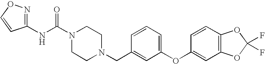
N(C(N1CCN(CC2=CC(OC3=CC4=C(C=C3)OC(F)(F)O4)=CC=C2)CC1)=O)C1=NOC=C1
